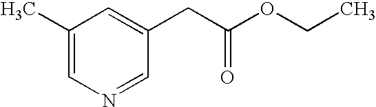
C1(C)=CN=CC(CC(OCC)=O)=C1
